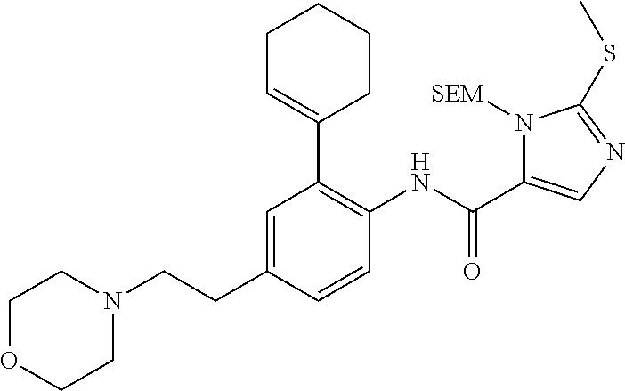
C1OCCN(CCC2=CC(C3=CCCCC3)=C(NC(C3=CN=C(SC)N3[SEM])=O)C=C2)C1
